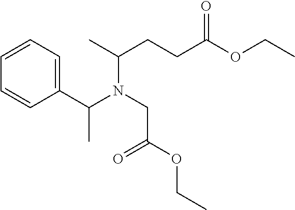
C1=CC=C(C(N(CC(OCC)=O)C(C)CCC(OCC)=O)C)C=C1
